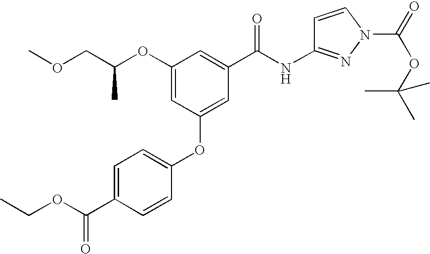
O(C1=CC(OC2=CC=C(C(OCC)=O)C=C2)=CC(C(NC2=NN(C(=O)OC(C)(C)C)C=C2)=O)=C1)C(COC)C
